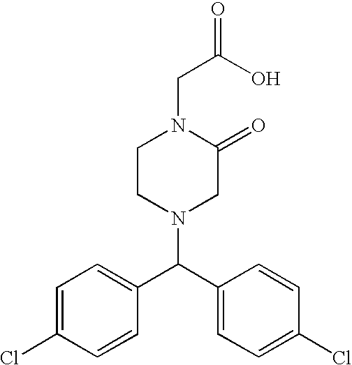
C(N1C(=O)CN(C(C2=CC=C(Cl)C=C2)C2=CC=C(Cl)C=C2)CC1)C(O)=O
